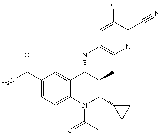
C1(C(=O)N)=CC=C2C(=C1)C(NC1=CN=C(C#N)C(Cl)=C1)C(C)C(C1CC1)N2C(C)=O
